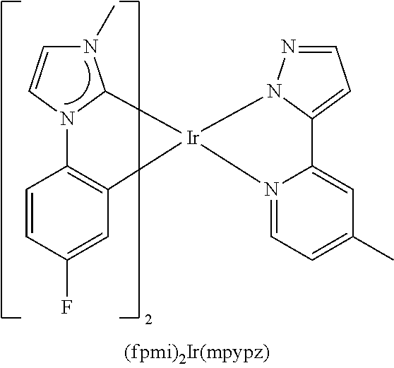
C1=CC(F)=CC2=C1N1C(N(C)C=C1)[Ir]21N2=CC=C(C)C=C2C2=CC=NN21
